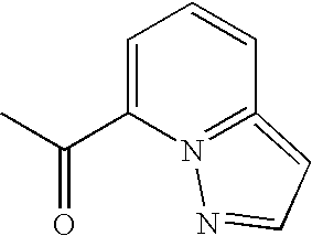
C1=C(C(C)=O)N2=C(=CC=N2)C=C1
